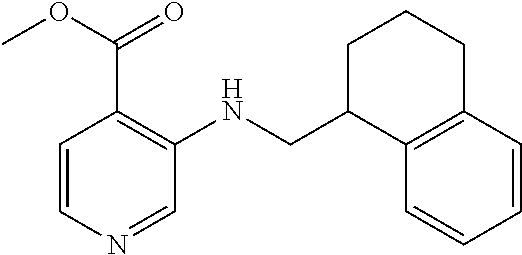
C1=CN=CC(NCC2C3=C(CCC2)C=CC=C3)=C1C(OC)=O
